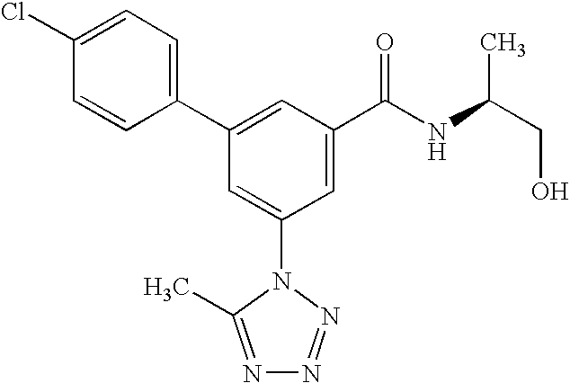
C1(C2=CC(C(NC(CO)C)=O)=CC(N3C(C)=NN=N3)=C2)=CC=C(Cl)C=C1
